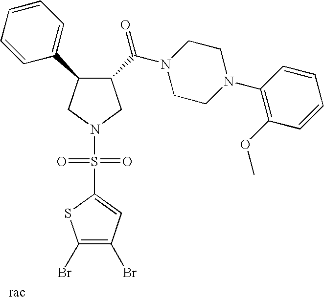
C1(C(N2CCN(C3=C(OC)C=CC=C3)CC2)=O)C(C2=CC=CC=C2)CN(S(=O)(=O)C2=CC(Br)=C(Br)S2)C1
